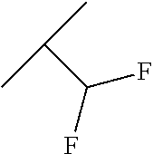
C(F)(C(C)C)F
